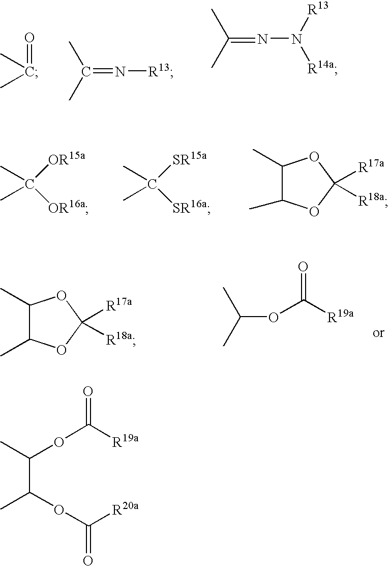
O=C(C)C.C(=N[R13])(C)C.C(=NN([R13])[R14a])(C)C.[OR15a]C([OR16a])(C)C.[SR15a]C([SR16a])(C)C.C1(C)C(C)OC([R17a])([R18a])O1.C1(C)C(C)OC([R17a])([R18a])O1.O(C([R19a])=O)C(C)C.C(C(C)OC([R20a])=O)(C)OC([R19a])=O
